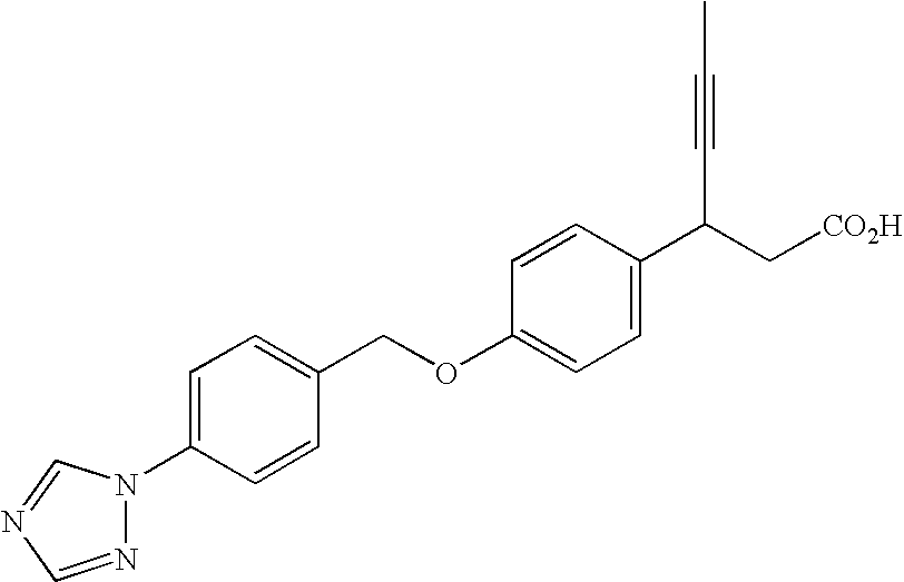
C(OC1=CC=C(C(C#CC)C[CO2H])C=C1)C1=CC=C(N2N=CN=C2)C=C1
